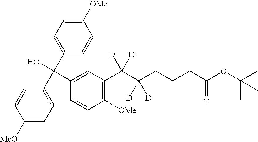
C1([MeO])=CC=C(C(C2=CC=C([OMe])C=C2)(O)C2=CC(C(C(CCCC(OC(C)(C)C)=O)([D])[D])([D])[D])=C([OMe])C=C2)C=C1
